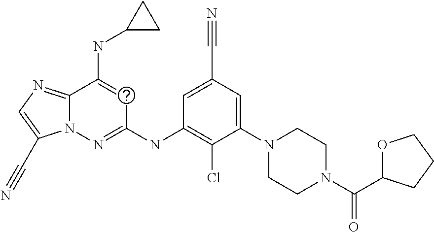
C1=C(C#N)C=C(N2CCN(C(=O)C3OCCC3)CC2)C(Cl)=C1NC1=NN2C(=NC=C2C#N)C(NC2CC2)=C1
